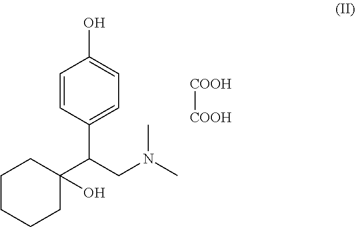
C1=CC(C(CN(C)C)C2(O)CCCCC2)=CC=C1O.[COOH][COOH]
